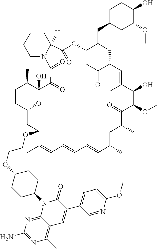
CC1C2(O)C(=O)C(=O)N3CCCCC3([H])C(=O)OC(C(CC3CC(OC)C(O)CC3)C)CC(=O)C(C)C=C(C)C(O)C(OC)C(=O)C(C)CC(C)C=CC=CC=C(C)C(OCCOC3CCC(N4C5=NC(N)=NC(C)=C5C=C(C5=CC=C(OC)N=C5)C4=O)CC3)CC(O2)CC1
